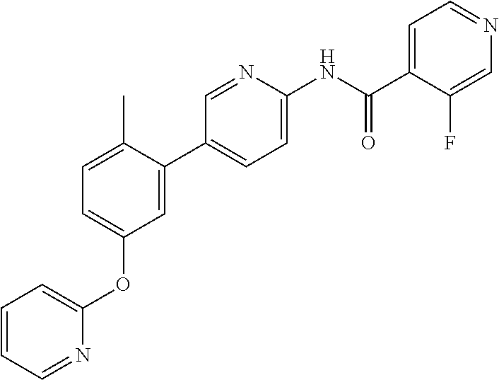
C1=C(C)C(C2=CC=C(NC(C3=CC=NC=C3F)=O)N=C2)=CC(OC2=CC=CC=N2)=C1
